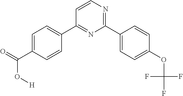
C1=C(C(=O)O[H])C=CC(C2=NC(C3=CC=C(OC(F)(F)F)C=C3)=NC=C2)=C1
